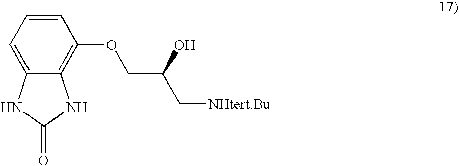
C1=CC=C2C(=C1OCC(C[NHtert.Bu])O)NC(=O)N2
